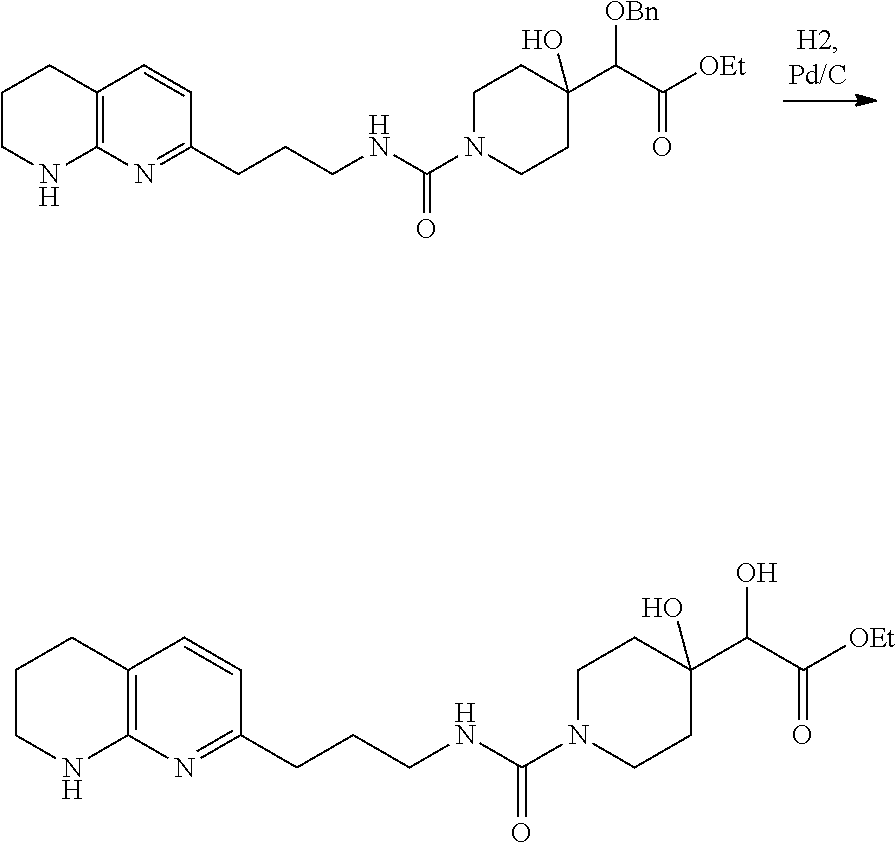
C1N(C(NCCCC2=NC3=C(C=C2)CCCN3)=O)CCC(O)(C(C([OEt])=O)[OBn])C1.C1N(C(NCCCC2=NC3=C(C=C2)CCCN3)=O)CCC(O)(C(C([OEt])=O)O)C1
